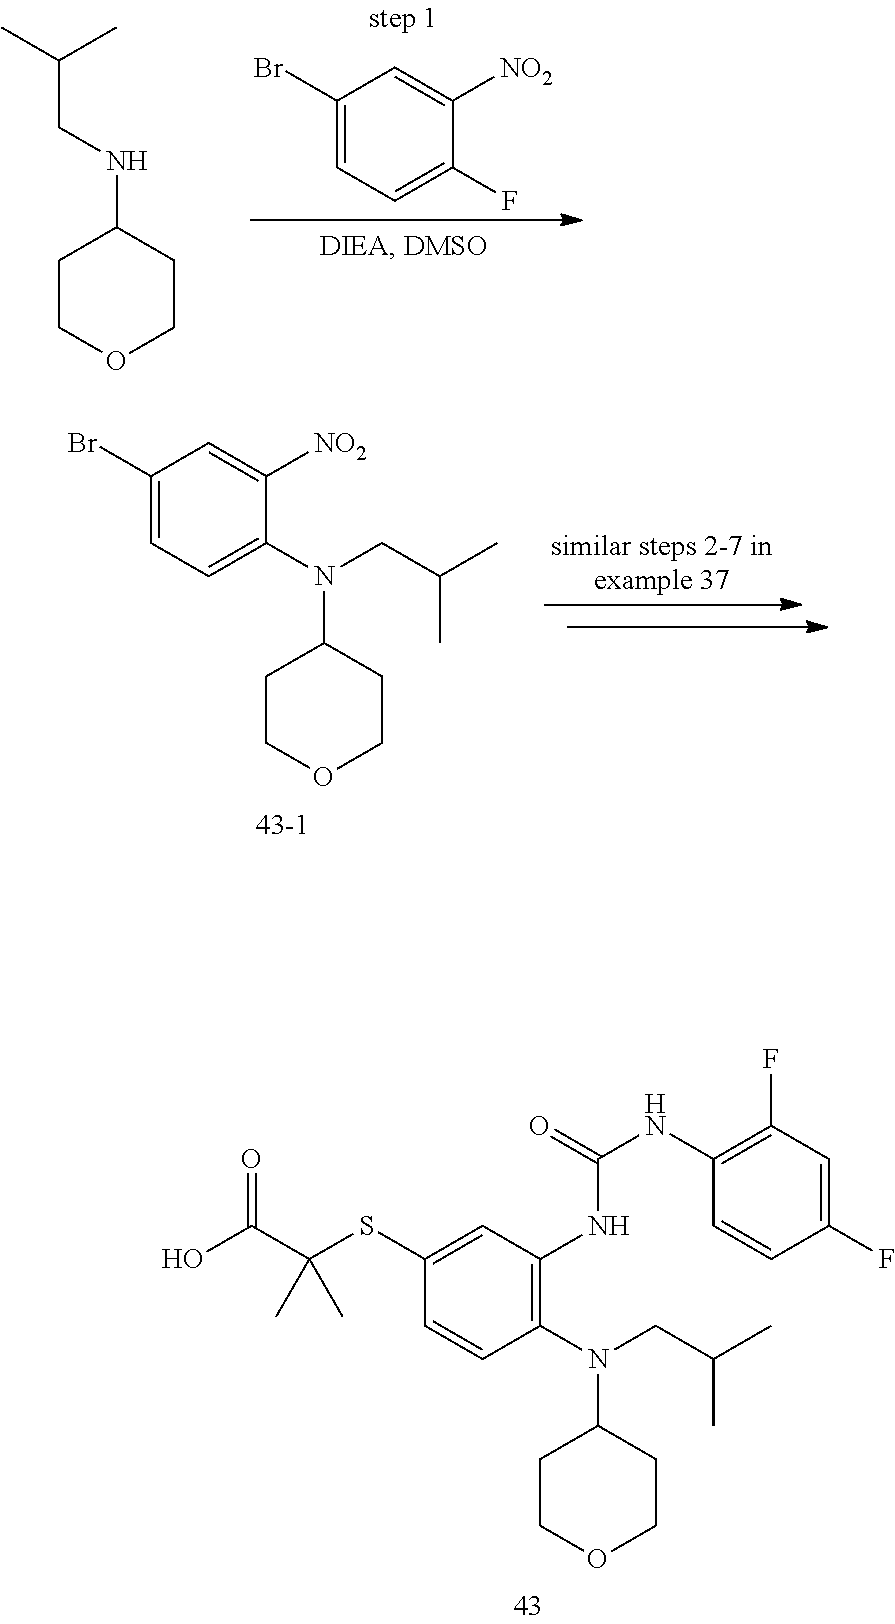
C1OCCC(NCC(C)C)C1.C1(Br)=CC=C(F)C([NO2])=C1.C1(SC(C(O)=O)(C)C)=CC(NC(NC2=C(F)C=C(F)C=C2)=O)=C(N(CC(C)C)C2CCOCC2)C=C1.C1(Br)=CC=C(N(CC(C)C)C2CCOCC2)C([NO2])=C1
